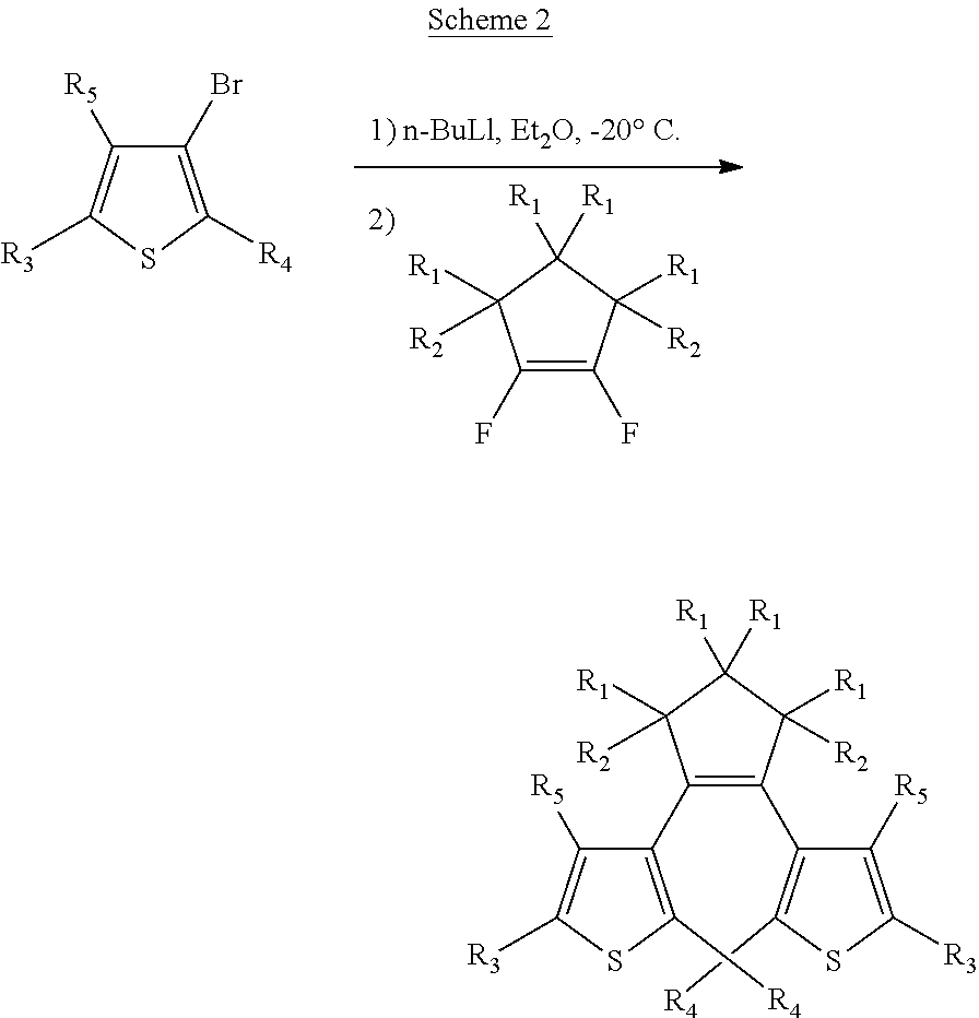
C1(C2=C(C3=C([R4])SC([R3])=C3[R5])C([R1])([R2])C([R1])([R1])C2([R2])[R1])=C([R4])SC([R3])=C1[R5].C1(Br)=C([R4])SC([R3])=C1[R5].FC1=C(F)C([R1])([R2])C([R1])([R1])C1([R2])[R1]
